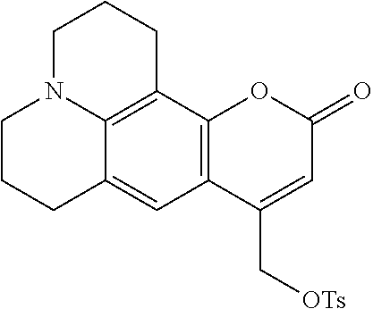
C1CCC2=CC3=C(C4=C2N1CCC4)OC(=O)C=C3C[OTs]
